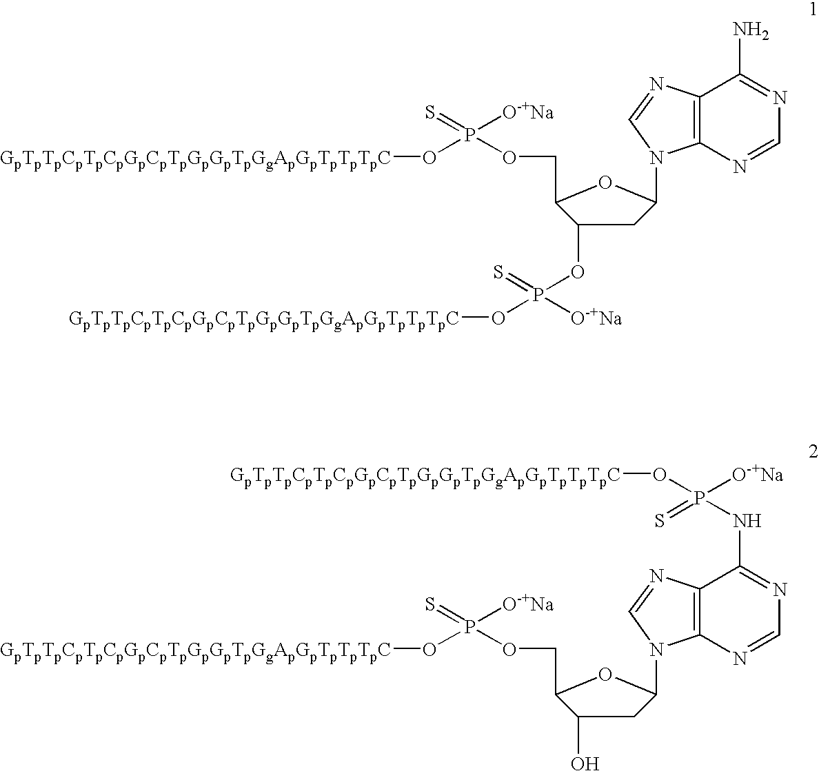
C1C(OP(O[GpTpTpCpTpCpGpCpTpGpGpTpGgApGpTpTpTpC])(=S)[O-+Na])C(COP(O[GpTpTpCpTpCpGpCpTpGpGpTpGgApGpTpTpTpC])([O-+Na])=S)OC1N1C2=C(N=C1)C(N)=NC=N2.C1C(O)C(COP(O[GpTpTpCpTpCpGpCpTpGpGpTpGgApGpTpTpTpC])([O-+Na])=S)OC1N1C2=C(N=C1)C(NP(O[GpTpTpCpTpCpGpCpTpGpGpTpGgApGpTpTpTpC])([O-+Na])=S)=NC=N2
